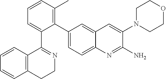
C12=C(C=CC=C1)C(C1=CC=CC(C)=C1C1=CC=C3C(=C1)C=C(N1CCOCC1)C(N)=N3)=NCC2
